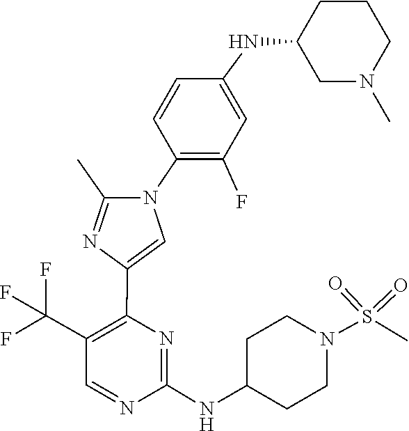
C1C(NC2=NC(C3=CN(C4=C(F)C=C(NC5CN(C)CCC5)C=C4)C(C)=N3)=C(C(F)(F)F)C=N2)CCN(S(=O)(=O)C)C1
